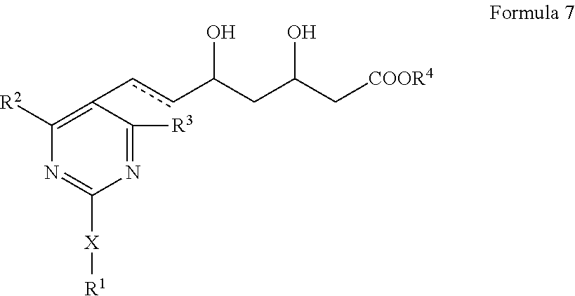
N1=C([R3])C(ccC(CC(C[COOR4])O)O)=C([R2])N=C1[X][R1]
